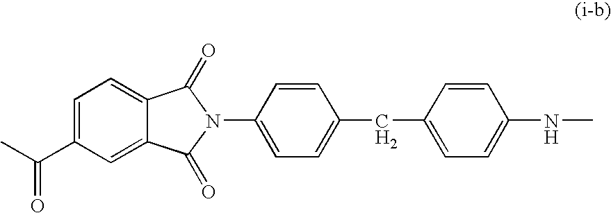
C1=C(C(C)=O)C=C2C(=C1)C(=O)N(C1=CC=C(CC3=CC=C(NC)C=C3)C=C1)C2=O
